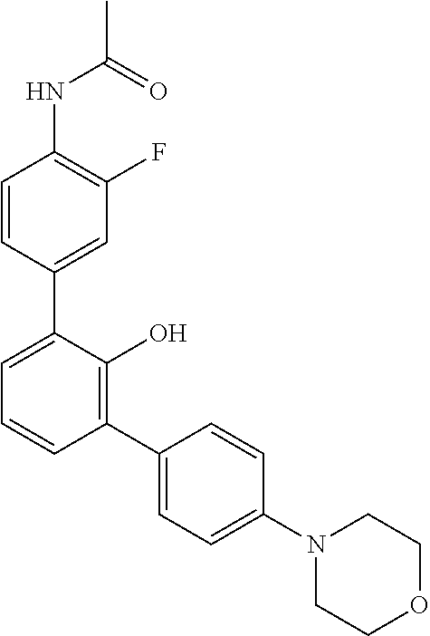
C1(NC(C)=O)=C(F)C=C(C2=CC=CC(C3=CC=C(N4CCOCC4)C=C3)=C2O)C=C1
